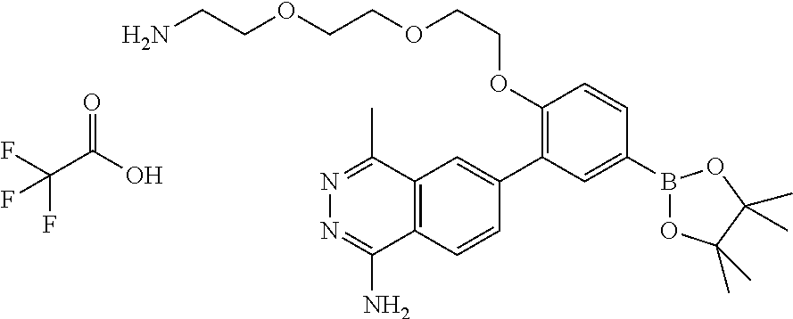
B1(C2=CC(C3=CC4=C(C(N)=NN=C4C)C=C3)=C(OCCOCCOCCN)C=C2)OC(C)(C)C(C)(C)O1.O=C(O)C(F)(F)F
